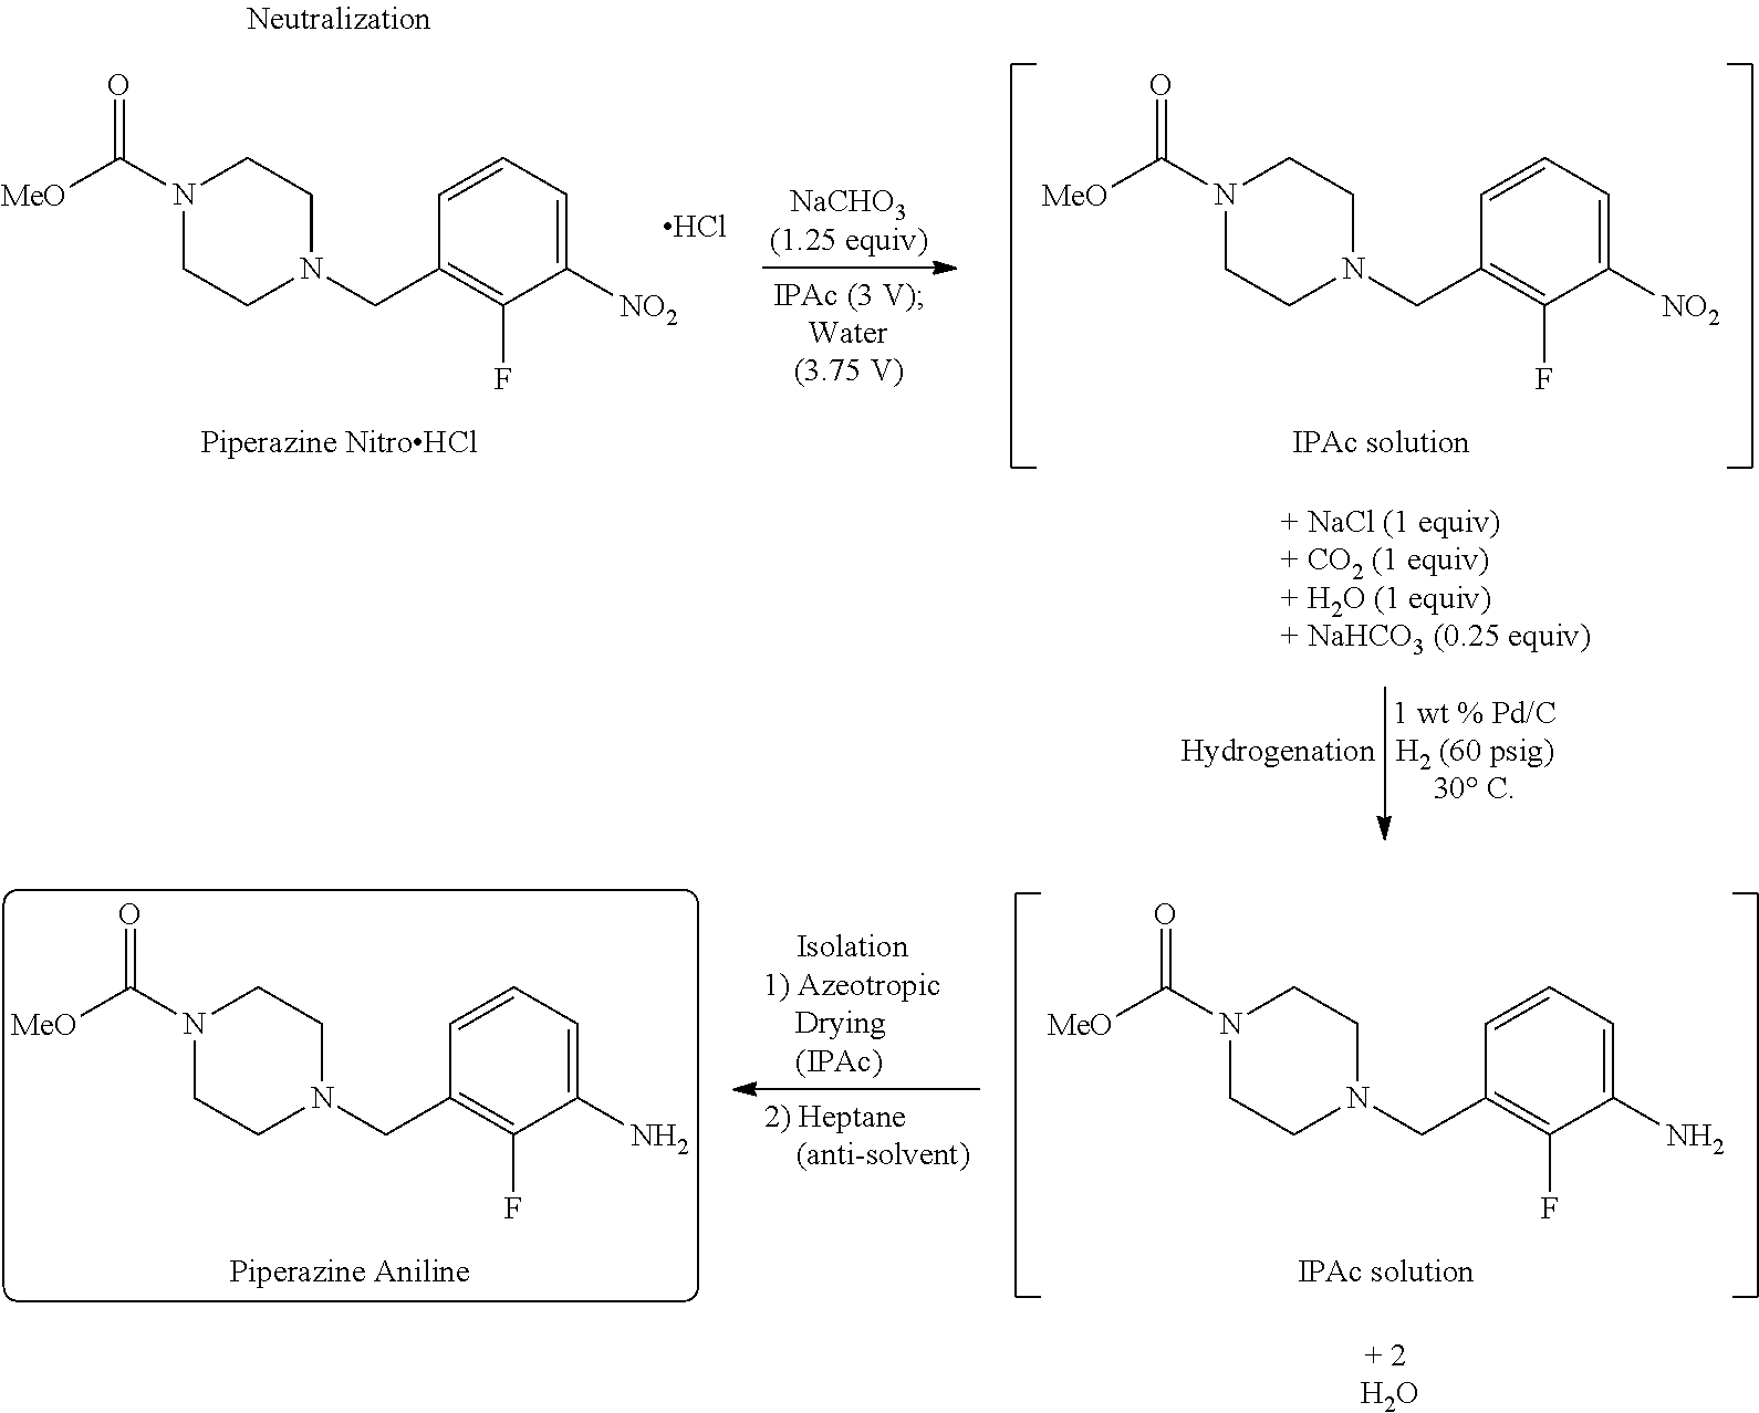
C1(N)=CC=CC(CN2CCN(C([MeO])=O)CC2)=C1F.C1(N)=CC=CC(CN2CCN(C([MeO])=O)CC2)=C1F.C1([NO2])=CC=CC(CN2CCN(C([MeO])=O)CC2)=C1F.C1([NO2])=CC=CC(CN2CCN(C([MeO])=O)CC2)=C1F.Cl
